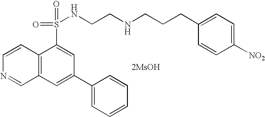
[2MsOH].C12=C(C=CN=C1)C(S(=O)(=O)NCCNCCCC1=CC=C([NO2])C=C1)=CC(C1=CC=CC=C1)=C2
